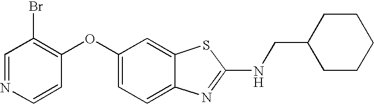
N1=CC(Br)=C(OC2=CC=C3C(=C2)SC(NCC2CCCCC2)=N3)C=C1
